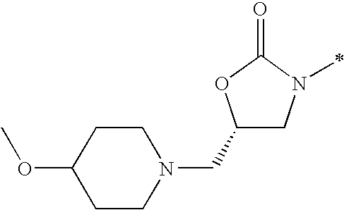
C1(CN2CCC(OC)CC2)CN(C)C(=O)O1
